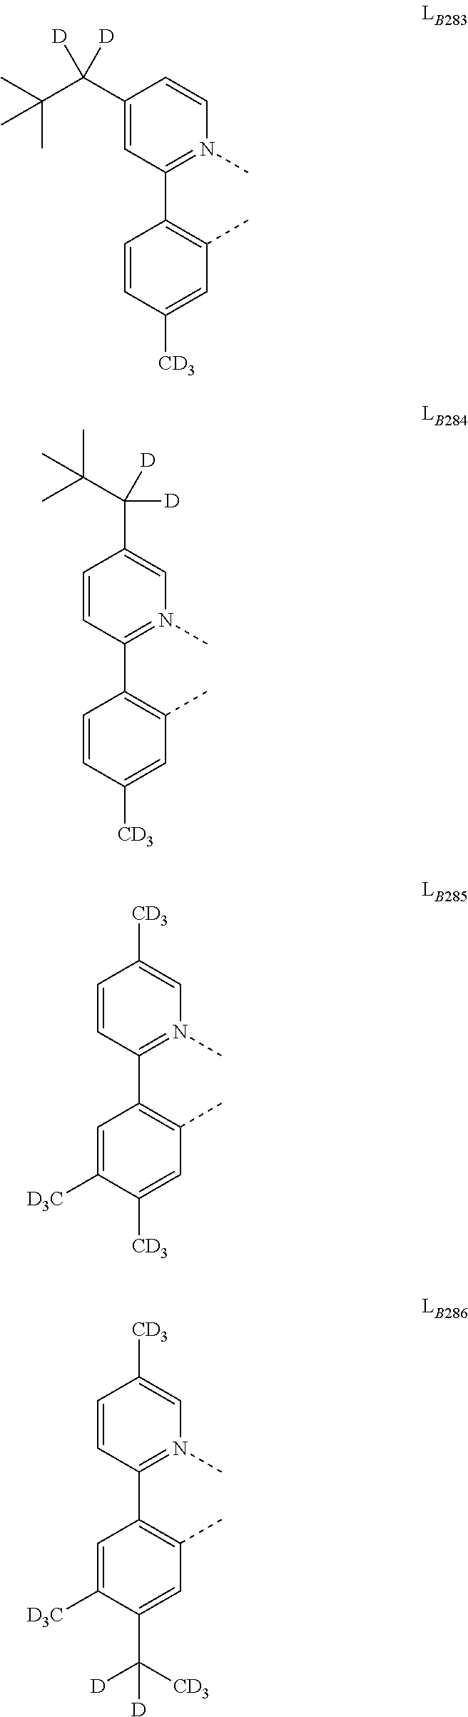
C1=CC([CD3])=CC(C)=C1C1=N(C)C=CC(C(C(C)(C)C)([D])[D])=C1.C1=CC([CD3])=CC(C)=C1C1=N(C)C=C(C(C(C)(C)C)([D])[D])C=C1.C1=C([D3C])C([CD3])=CC(C)=C1C1=N(C)C=C([CD3])C=C1.C1=C([D3C])C(C([CD3])([D])[D])=CC(C)=C1C1=N(C)C=C([CD3])C=C1
